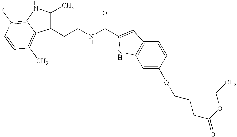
C1(CCNC(C2=CC3=C(C=C(OCCCC(OCC)=O)C=C3)N2)=O)=C(C)NC2=C(F)C=CC(C)=C12
